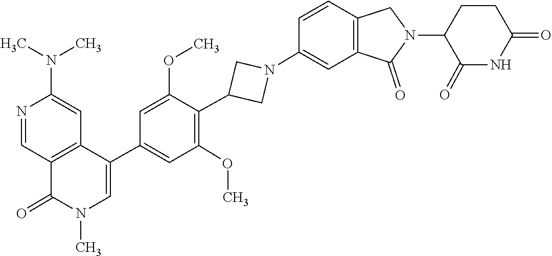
N1(C)C(=O)C2=C(C=C(N(C)C)N=C2)C(C2=CC(OC)=C(C3CN(C4=CC5=C(C=C4)CN(C4C(=O)NC(=O)CC4)C5=O)C3)C(OC)=C2)=C1
